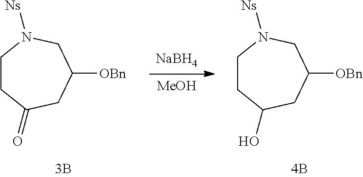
[NaBH4].[MeOH].C1CC(=O)CC([OBn])CN1[Ns].C1CC(O)CC([OBn])CN1[Ns]
